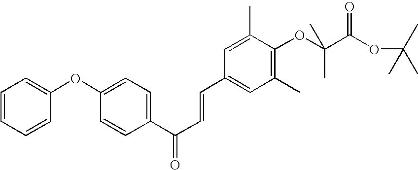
C1=CC(C(C=CC2=CC(C)=C(OC(C(=O)OC(C)(C)C)(C)C)C(C)=C2)=O)=CC=C1OC1=CC=CC=C1
